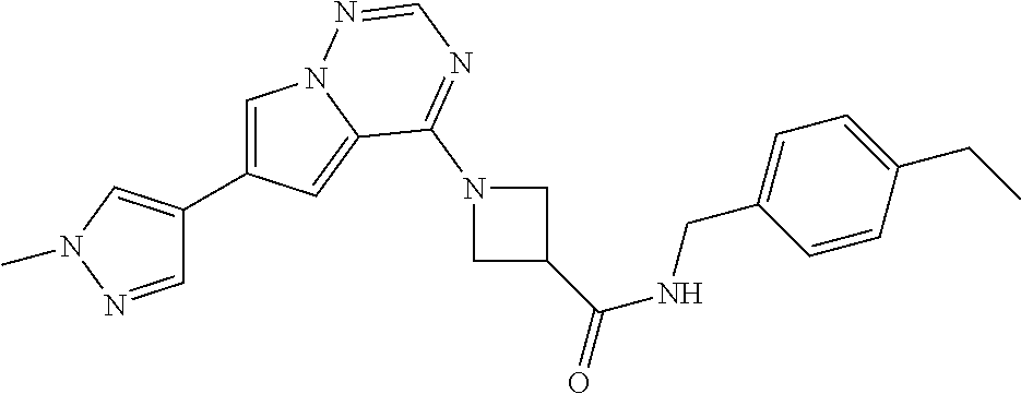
C1=C(C2=CN(C)N=C2)C=C2N1N=CN=C2N1CC(C(=O)NCC2=CC=C(CC)C=C2)C1
